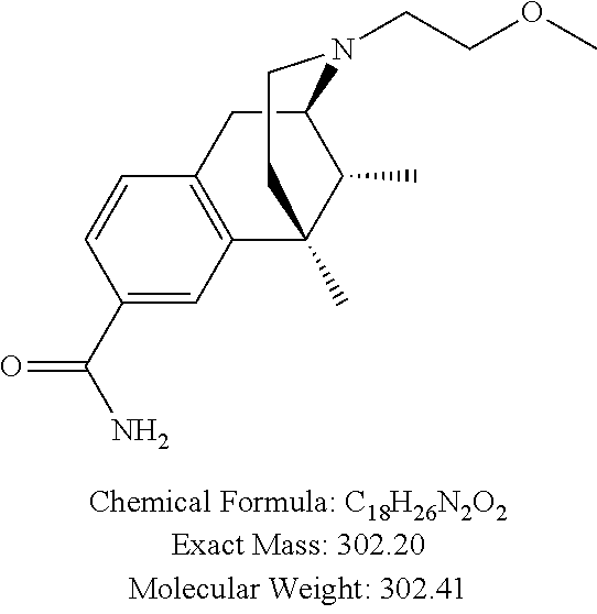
C1(C(N)=O)=CC2=C(C=C1)CC1C(C)C2(C)CCN1CCOC
